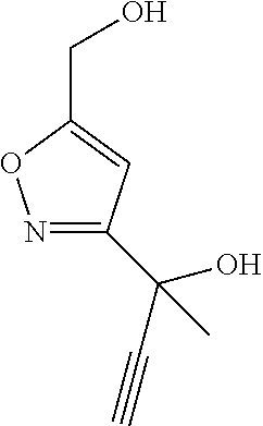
N1=C(C(C#C)(O)C)C=C(CO)O1
